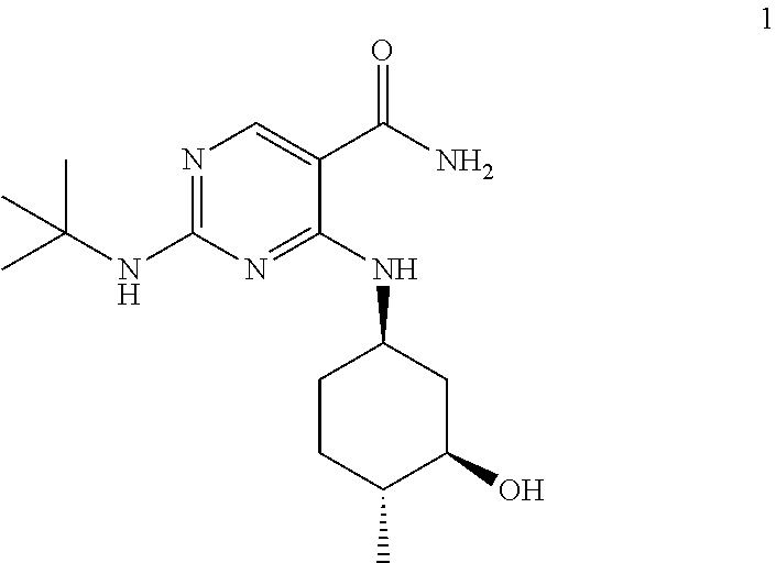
C1CC(C)C(O)CC1NC1=NC(NC(C)(C)C)=NC=C1C(N)=O
